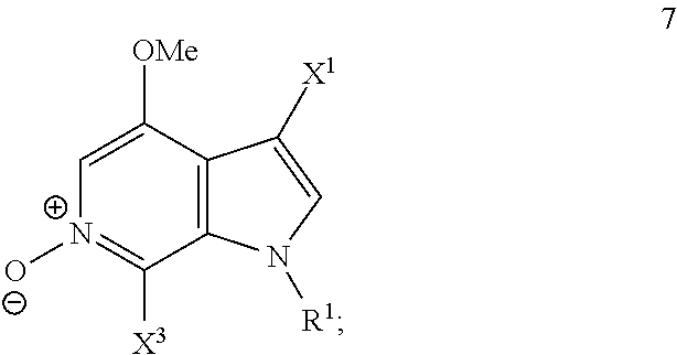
C1=C([OMe])C2=C(N([R1])C=C2[X1])C([X3])=[N+]1[O-]
